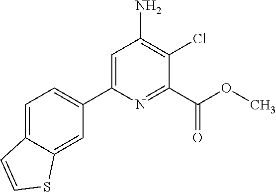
C1(C2=CC=C3C(=C2)SC=C3)=CC(N)=C(Cl)C(C(=O)OC)=N1
